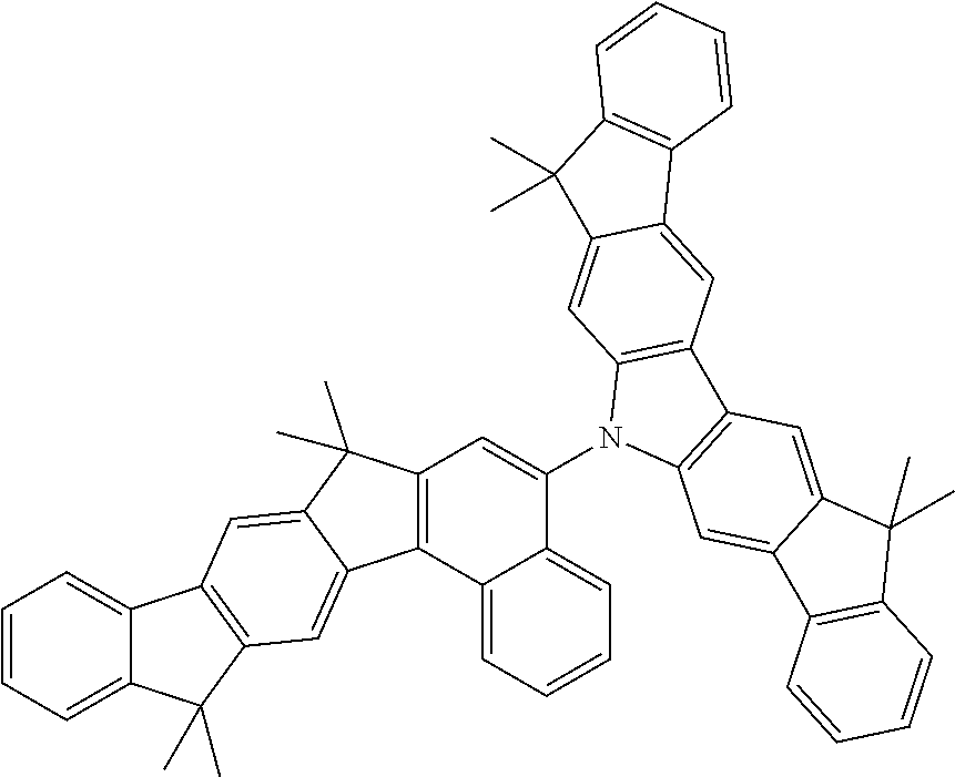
C12=CC=CC=C1C(C)(C)C1=C2C=C2C(C)(C)C3=C(C2=C1)C1=CC=CC=C1C(N1C2=C(C4=C1C=C1C(=C4)C4=C(C1(C)C)C=CC=C4)C=C1C(=C2)C2=C(C1(C)C)C=CC=C2)=C3
